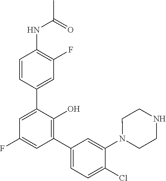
N(C1=C(F)C=C(C2=CC(F)=CC(C3=CC=C(Cl)C(N4CCNCC4)=C3)=C2O)C=C1)C(C)=O
